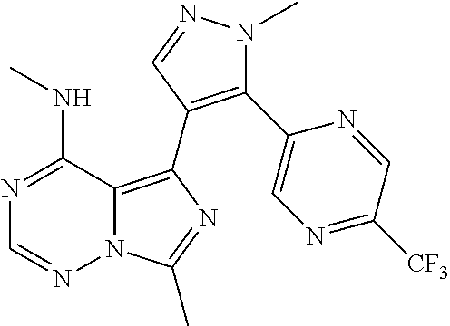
N12C(=C(C3=C(C4=CN=C([CF3])C=N4)N(C)N=C3)N=C1C)C(NC)=NC=N2
